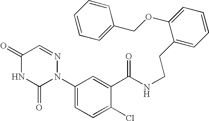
C1(=O)NC(=O)N(C2=CC=C(Cl)C(C(=O)NCCC3=CC=CC=C3OCC3=CC=CC=C3)=C2)N=C1
